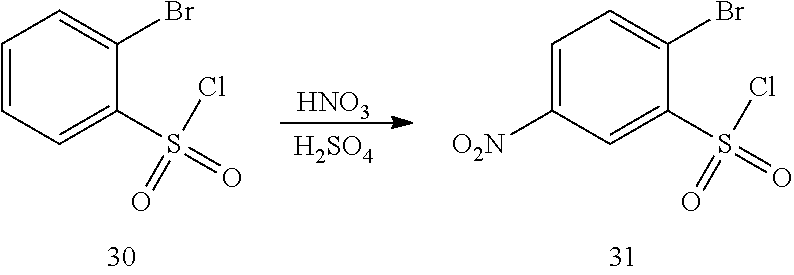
C1=CC=C(S(Cl)(=O)=O)C(Br)=C1.C1=C([O2N])C=C(S(Cl)(=O)=O)C(Br)=C1.[HNO3].[H2SO4]
